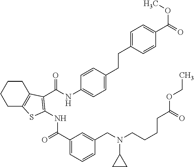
C1CC2=C(CC1)SC(NC(=O)C1=CC=CC(CN(C3CC3)CCCCC(OCC)=O)=C1)=C2C(NC1=CC=C(CCC2=CC=C(C(=O)OC)C=C2)C=C1)=O
